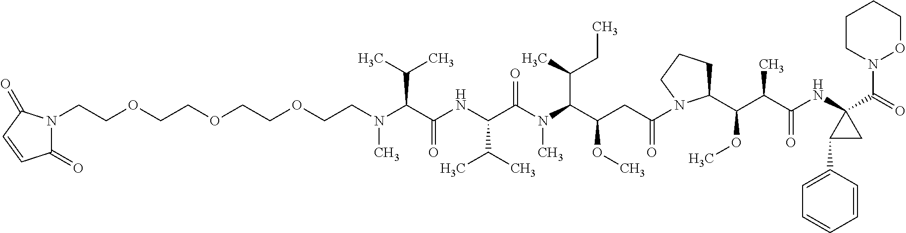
C(CN(C(C(NC(C(N(C)C(C(CC)C)C(OC)CC(=O)N1C(C(OC)C(C(=O)NC2(C(=O)N3OCCCC3)C(C3=CC=CC=C3)C2)C)CCC1)=O)C(C)C)=O)C(C)C)C)OCCOCCOCCN1C(=O)C=CC1=O
